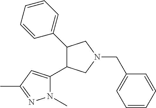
C1(C2=CC=CC=C2)C(C2=CC(C)=NN2C)CN(CC2=CC=CC=C2)C1
